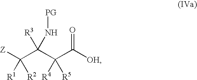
[OH]C(=O)C(C(C([Z])([R1])[R2])([R3])N[PG])([R4])[R5]
